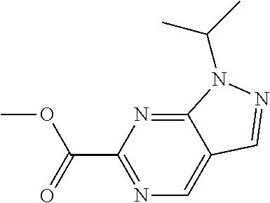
C1(C(=O)OC)=NC=C2C(=N1)N(C(C)C)N=C2
